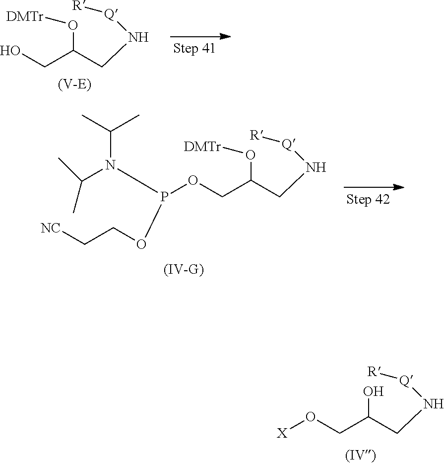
N([Q][R])CC(CO[X])O.N([Q][R])CC(CO)O[DMTr].N([Q][R])CC(COP(N(C(C)C)C(C)C)OCC[NC])O[DMTr]
